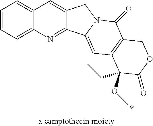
C1=CC=C2C(=C1)C=C1C(=N2)C2=CC3=C(C(=O)N2C1)COC(=O)C3(OC)CC
